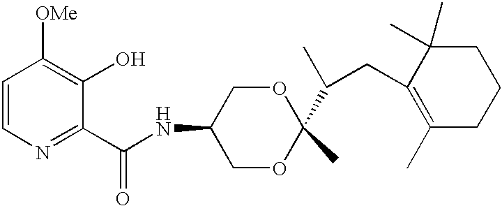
C1=CN=C(C(NC2COC(C)(C(CC3=C(C)CCCC3(C)C)C)OC2)=O)C(O)=C1[OMe]
